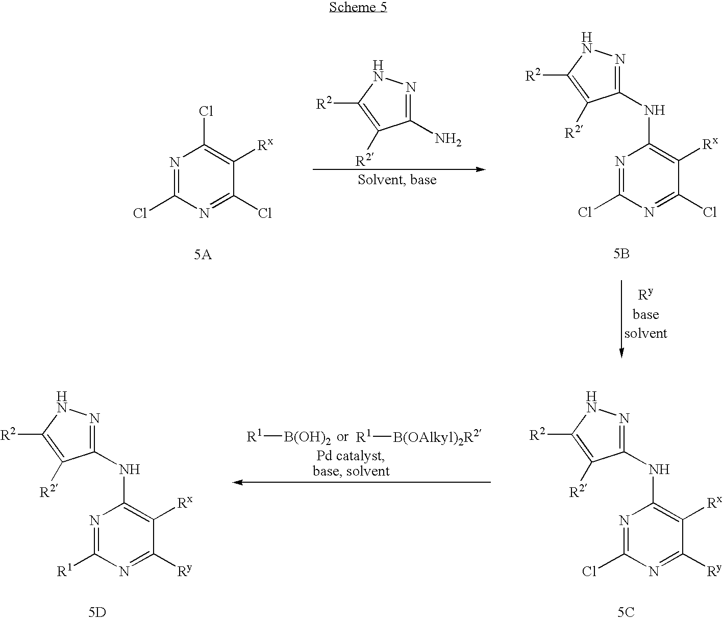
N1=C(Cl)N=C(Cl)C([Rx])=C1Cl.C1(N)=NNC([R2])=C1[R2].N1=C(Cl)N=C(Cl)C([Rx])=C1NC1=NNC([R2])=C1[R2].[5B].N1=C(Cl)N=C([Ry])C([Rx])=C1NC1=NNC([R2])=C1[R2].[5C].[R1][B(OH)2].[R1][B(OAlkyl)2R2].N1=C([R1])N=C([Ry])C([Rx])=C1NC1=NNC([R2])=C1[R2].[5D]
